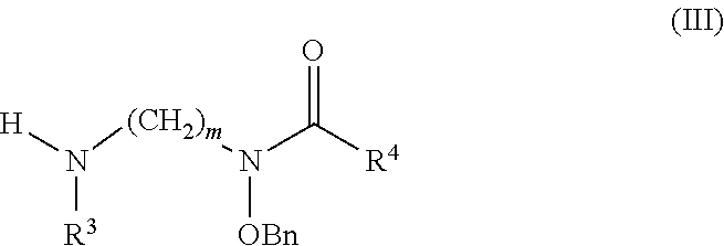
[H]N([(CH2)m]N(C([R4])=O)[OBn])[R3]
